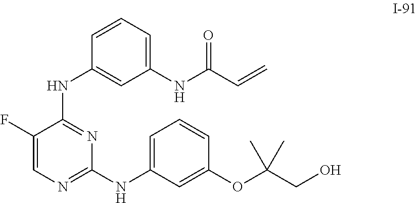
C1=CC=C(NC(C=C)=O)C=C1NC1=NC(NC2=CC=CC(OC(CO)(C)C)=C2)=NC=C1F
